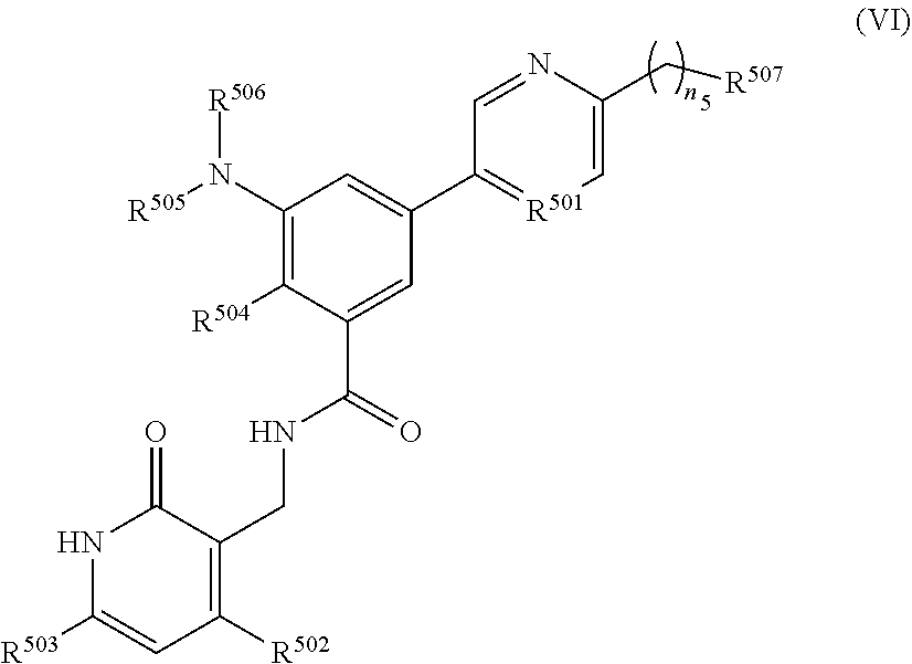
N1C([R503])=CC([R502])=C(CNC(C2=CC(C3=[R501]C=C(C[R507])N=C3)=CC(N([R506])[R505])=C2[R504])=O)C1=O
